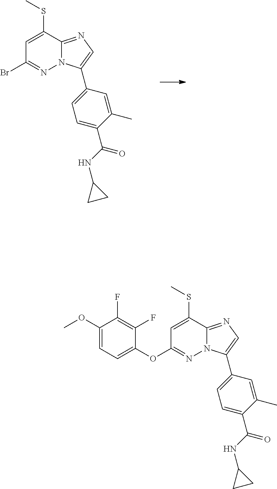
BrC1=NN2C(=NC=C2C2=CC=C(C(=O)NC3CC3)C(C)=C2)C(SC)=C1.C1(OC)=CC=C(OC2=NN3C(=NC=C3C3=CC=C(C(=O)NC4CC4)C(C)=C3)C(SC)=C2)C(F)=C1F
